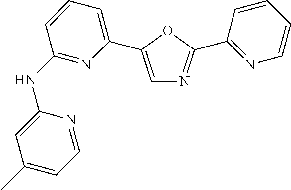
C1=C(C2=CC=CC(NC3=CC(C)=CC=N3)=N2)OC(C2=NC=CC=C2)=N1
